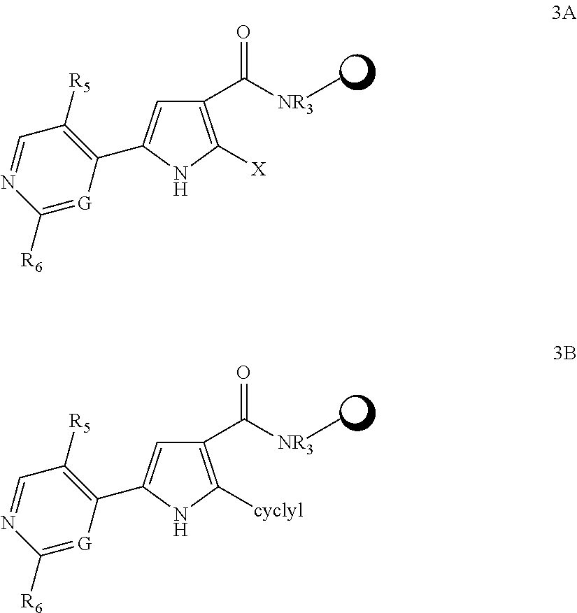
C1([R5])=C(C2=CC(C([NR3]C)=O)=C([X])N2)[G]=C([R6])N=C1.C1([R5])=C(C2=CC(C([NR3]C)=O)=C([cyclyl])N2)[G]=C([R6])N=C1
